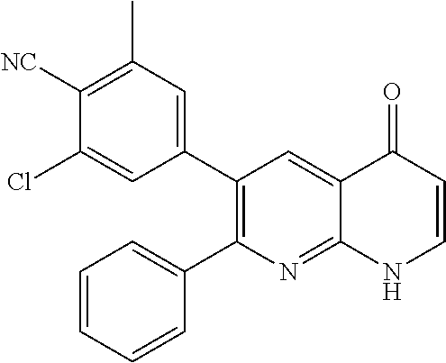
C1([NC])=C(C)C=C(C2=C(C3=CC=CC=C3)N=C3C(=C2)C(=O)C=CN3)C=C1Cl
